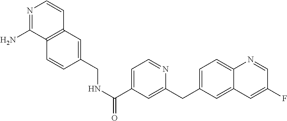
N1=C(N)C2=C(C=C1)C=C(CNC(C1=CC=NC(CC3=CC=C4C(=C3)C=C(F)C=N4)=C1)=O)C=C2
